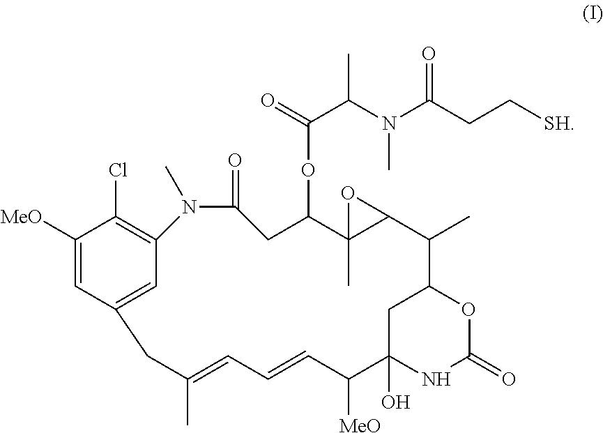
C1([MeO])=CC2=CC(=C1Cl)N(C)C(=O)CC(OC(C(N(C)C(CC[SH])=O)C)=O)C1(C)C(O1)C(C)C1CC(O)(NC(=O)O1)C([MeO])C=CC=C(C)C2
